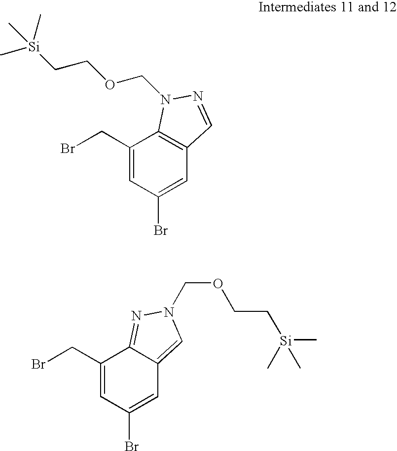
C1(CBr)=CC(Br)=CC2=C1N(COCC[Si](C)(C)C)N=C2.C1(CBr)=CC(Br)=CC2=CN(COCC[Si](C)(C)C)N=C12
